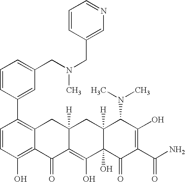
C1=CC(O)=C2C(=C1C1=CC(CN(CC3=CN=CC=C3)C)=CC=C1)CC1([H])C(=C(O)C3(O)C([H])(C1)C(N(C)C)C(O)=C(C(N)=O)C3=O)C2=O
